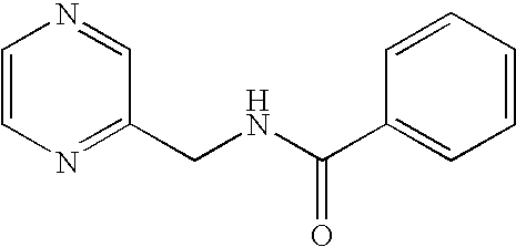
C1=CN=C(CNC(C2=CC=CC=C2)=O)C=N1
